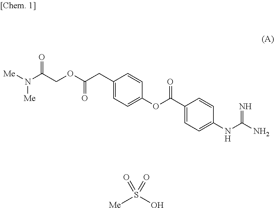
[Me]N(C(COC(CC1=CC=C(OC(C2=CC=C(NC(N)=N)C=C2)=O)C=C1)=O)=O)[Me].[Me]S(O)(=O)=O
